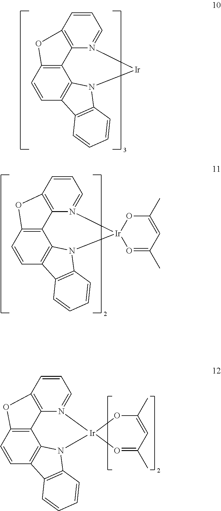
C12=C3C=CC4=C1N(C1=C4C=CC=C1)[Ir]N1=CC=CC(=C21)O3.C12=C3C=CC4=C1N(C1=C4C=CC=C1)[Ir]1(N4=CC=CC(=C24)O3)O=C(C)C=C(C)O1.C12=C3C=CC4=C1N(C1=C4C=CC=C1)[Ir]1(N4=CC=CC(=C24)O3)O=C(C)C=C(C)O1
